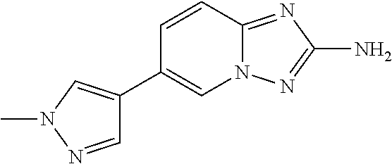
C12=NC(N)=NN1C=C(C1=CN(C)N=C1)C=C2
